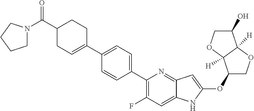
C1(OC2=CC3=NC(C4=CC=C(C5=CCC(C(N6CCCC6)=O)CC5)C=C4)=C(F)C=C3N2)COC2([H])C1([H])OCC2O
